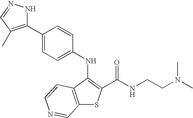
C12=C(C(NC3=CC=C(C4=C(C)C=NN4)C=C3)=C(C(NCCN(C)C)=O)S1)C=CN=C2
